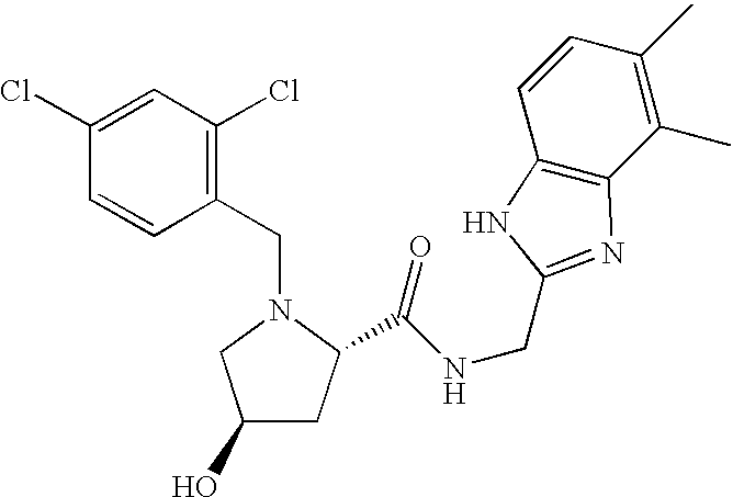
C1=C(Cl)C=CC(CN2CC(O)CC2C(NCC2=NC3=C(C=CC(C)=C3C)N2)=O)=C1Cl
